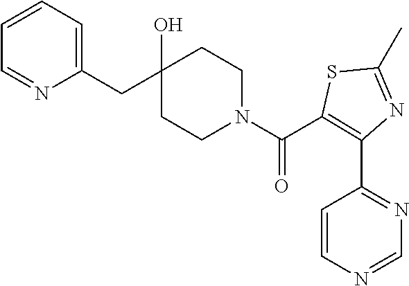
C1(CC2(O)CCN(C(=O)C3=C(C4=NC=NC=C4)N=C(C)S3)CC2)=CC=CC=N1
